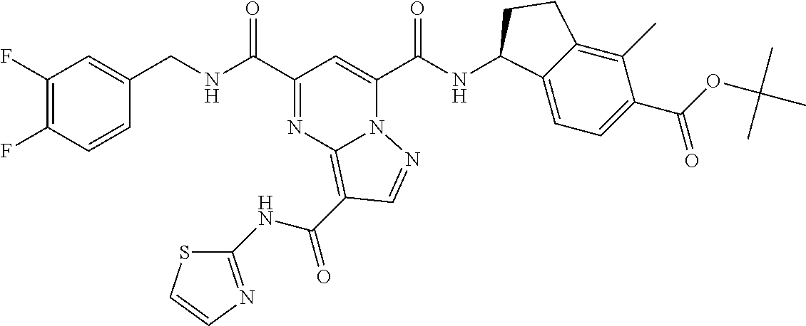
C1(F)=C(F)C=CC(CNC(=O)C2=NC3=C(C(=O)NC4=NC=CS4)C=NN3C(C(NC3C4=CC=C(C(OC(C)(C)C)=O)C(C)=C4CC3)=O)=C2)=C1
